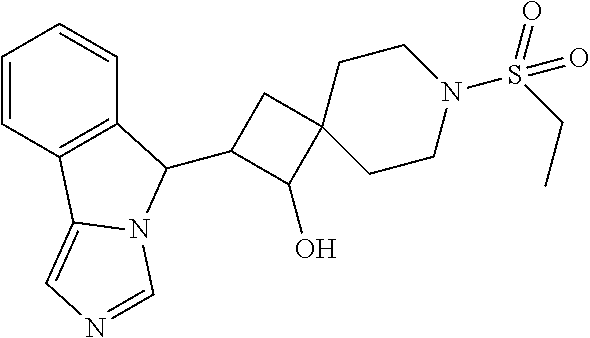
C1=CC2=C(C=C1)C(C1C(O)C3(C1)CCN(S(CC)(=O)=O)CC3)N1C2=CN=C1
